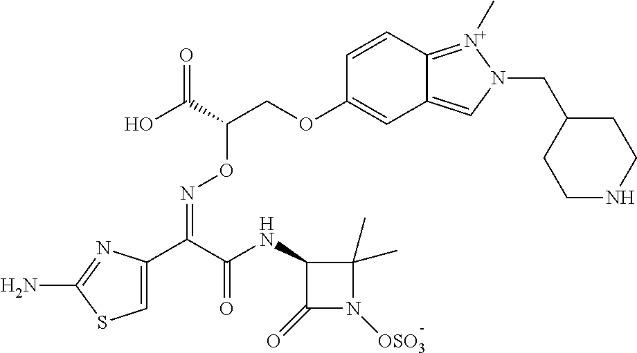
C1=C(C(C(NC2C(=O)N([OSO3])C2(C)C)=O)=NOC(COC2=CC3=CN(CC4CCNCC4)[N+](C)=C3C=C2)C(O)=O)N=C(N)S1
